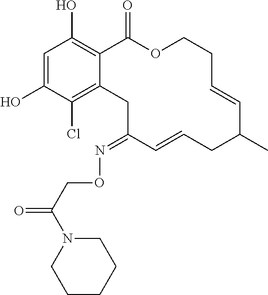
C1=C(O)C(Cl)=C2C(=C1O)C(=O)OCCC=CC(C)CC=CC(=NOCC(=O)N1CCCCC1)C2
